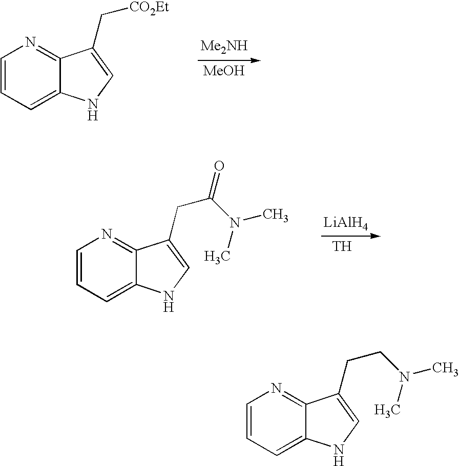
[Me2NH].[MeOH].C1=CC=C2C(=N1)C(C[CO2Et])=CN2.[LiAlH4].[TH].C1=CC=C2C(=N1)C(CC(=O)N(C)C)=CN2.C1=CC=C2C(=N1)C(CCN(C)C)=CN2
